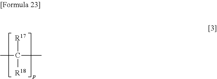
CC(C)([R17])[R18]
